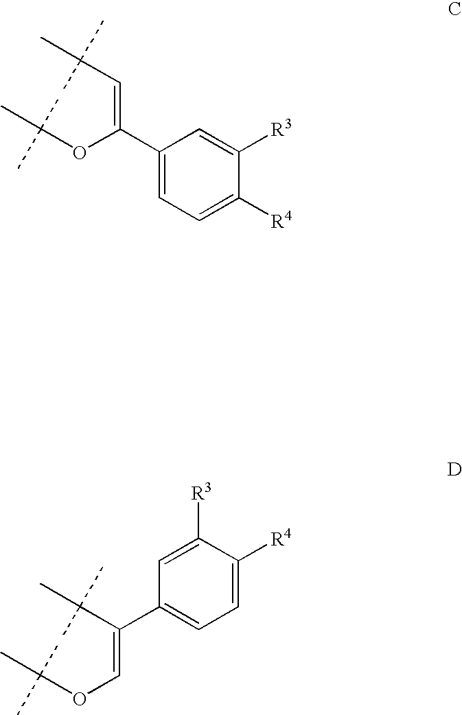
C1(C(OC(C)(C)C)=CC(C)(C)C)=CC=C([R4])C([R3])=C1.C(OC(C)(C)C)=C(C(C)(C)C)C1=CC=C([R4])C([R3])=C1
